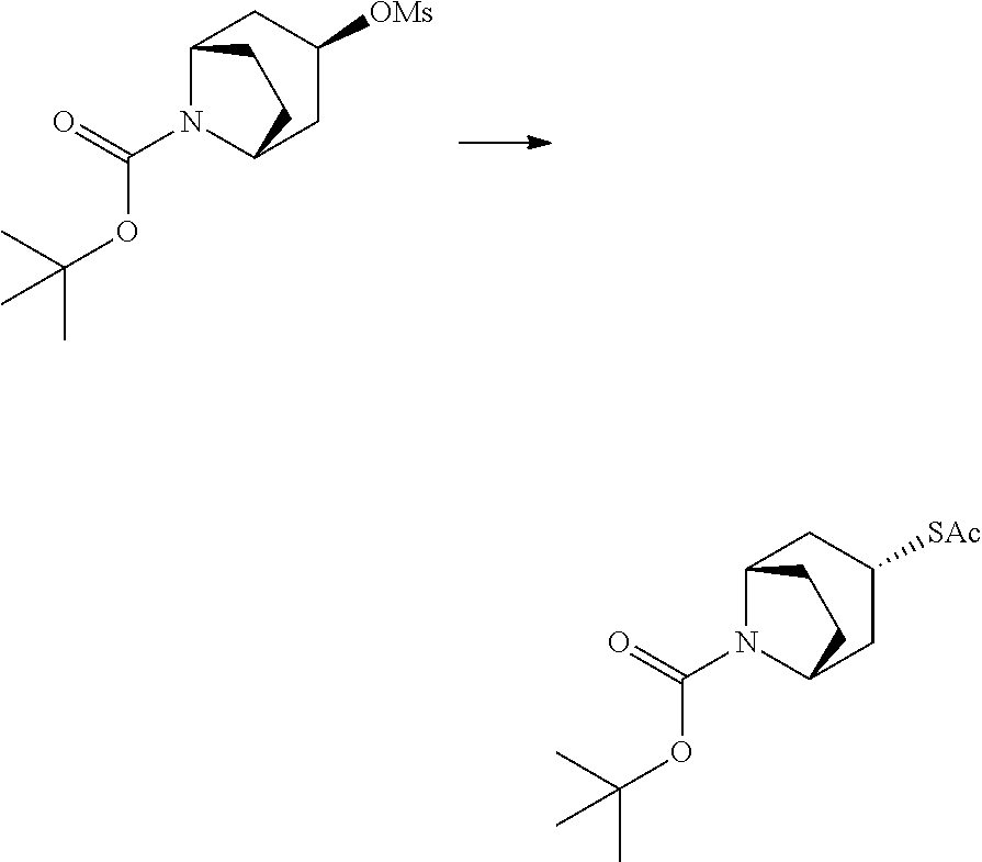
C12N(C(OC(C)(C)C)=O)C(CC([OMs])C1)CC2.C12N(C(OC(C)(C)C)=O)C(CC([SAc])C1)CC2
